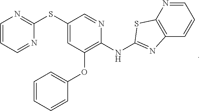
C1(SC2=NC=CC=N2)=CC(OC2=CC=CC=C2)=C(NC2=NC3=C(N=CC=C3)S2)N=C1
